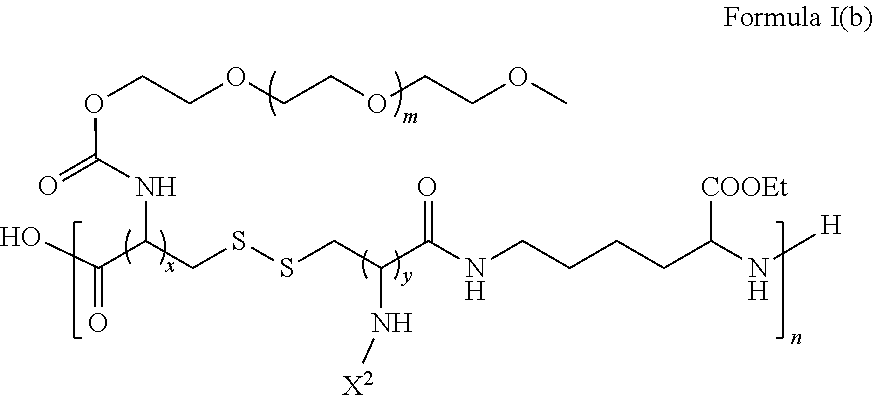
OC(C(CSSCC(C(NCCCCC(N[H])[COOEt])=O)N[X2])NC(OCCOCCOCCOC)=O)=O
